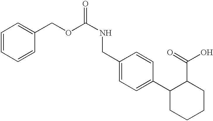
C1(CNC(OCC2=CC=CC=C2)=O)=CC=C(C2CCCCC2C(=O)O)C=C1
